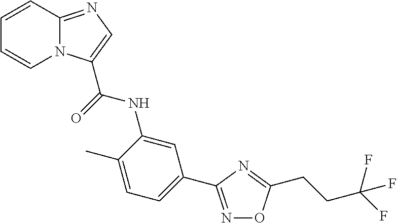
C1=CC2=NC=C(C(NC3=CC(C4=NOC(CCC(F)(F)F)=N4)=CC=C3C)=O)N2C=C1
